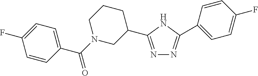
C1=CC(C(N2CC(C3=NN=C(C4=CC=C(F)C=C4)N3)CCC2)=O)=CC=C1F
